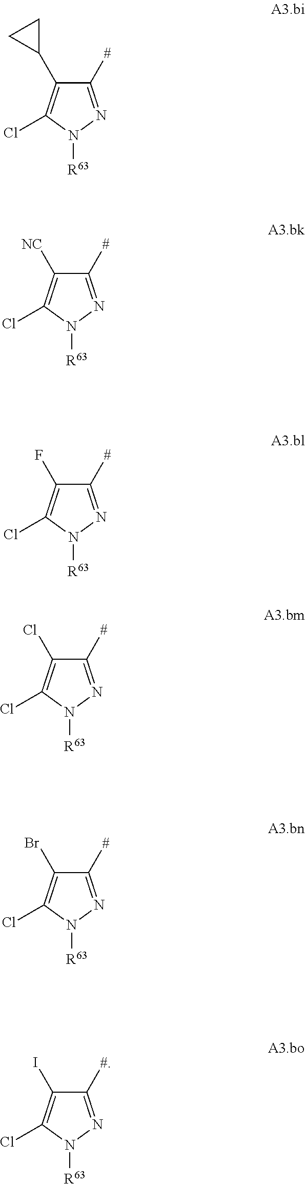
C1([#])=NN([R63])C(Cl)=C1C1CC1.C1([#])=NN([R63])C(Cl)=C1[NC].C1([#])=NN([R63])C(Cl)=C1F.C1([#])=NN([R63])C(Cl)=C1Cl.C1([#])=NN([R63])C(Cl)=C1Br.C1([#])=NN([R63])C(Cl)=C1I
